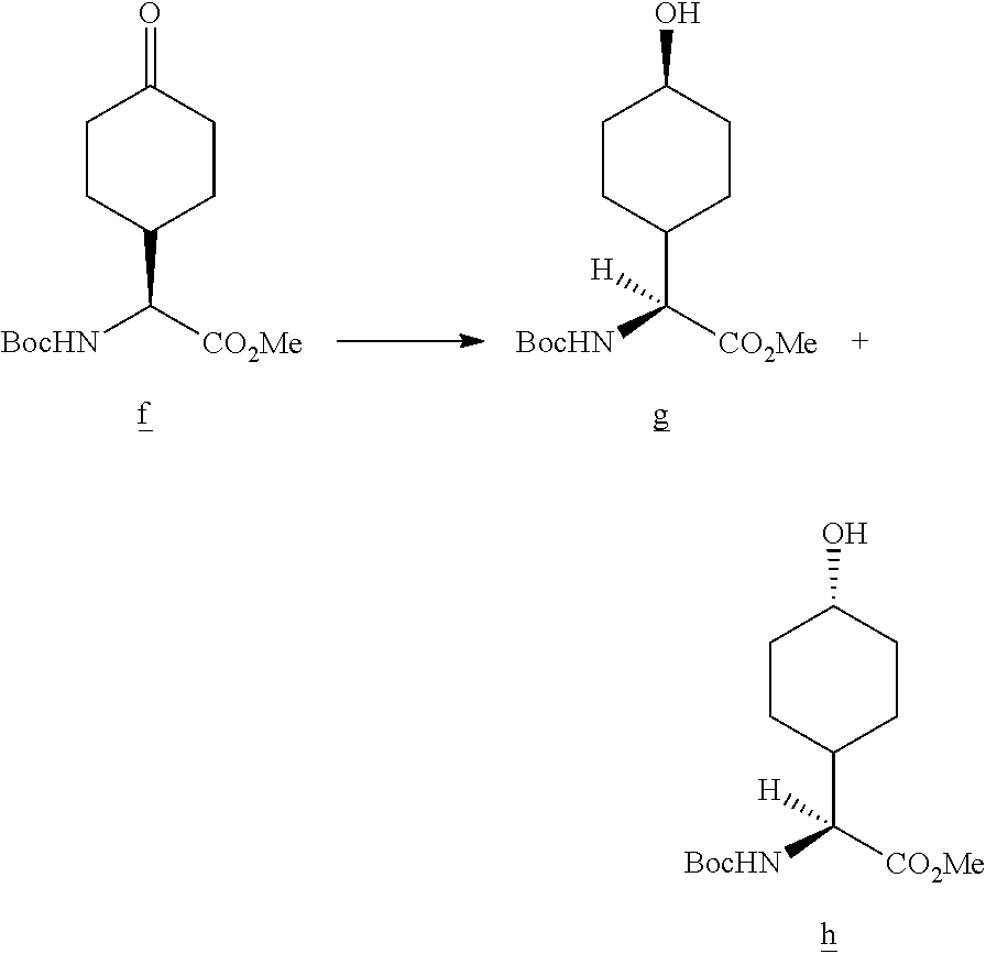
C1CC(C([CO2Me])[BocHN])CCC1=O.C1CC(C([CO2Me])([BocHN])[H])CCC1O.C1CC(C([CO2Me])([BocHN])[H])CCC1O
